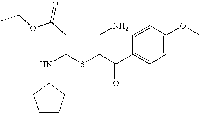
C1=CC(OC)=CC=C1C(C1=C(N)C(C(OCC)=O)=C(NC2CCCC2)S1)=O
